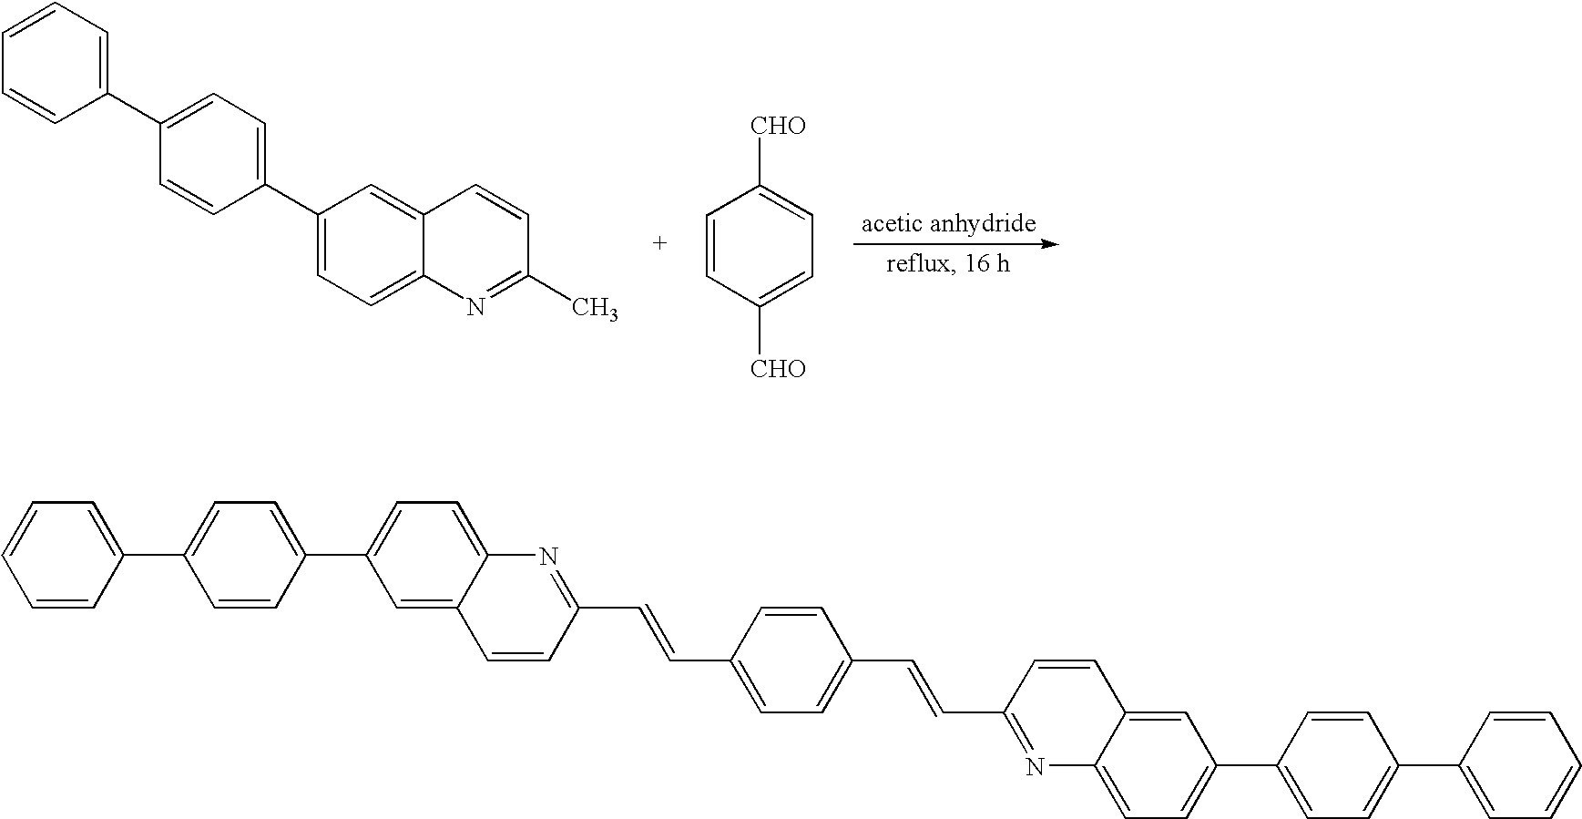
C1=CC=C(C2=CC=C(C3=CC=C4C(=C3)C=CC(C)=N4)C=C2)C=C1.C1=CC([CHO])=CC=C1[CHO].C1=CC(C2=CC=C3C(=C2)C=CC(C=CC2=CC=C(C=CC4=NC5=CC=C(C6=CC=C(C7=CC=CC=C7)C=C6)C=C5C=C4)C=C2)=N3)=CC=C1C1=CC=CC=C1
